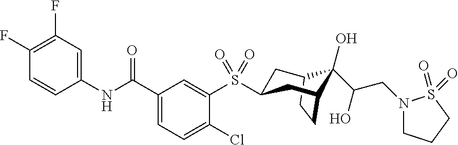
C12CCC(CC(S(C3=CC(C(NC4=CC(F)=C(F)C=C4)=O)=CC=C3Cl)(=O)=O)C1)C2(O)C(CN1CCCS1(=O)=O)O
